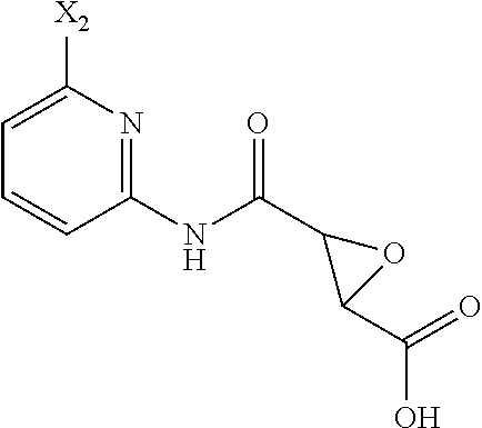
C1(NC(C2C(C(O)=O)O2)=O)=NC([X2])=CC=C1
